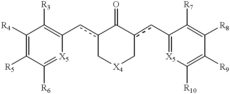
C1([R4])=C([R5])C([R6])=[X5]C(cc2C[X4]Cc(cC3=[X5]C([R10])=C([R9])C([R8])=C3[R7])C2=O)=C1[R3]
